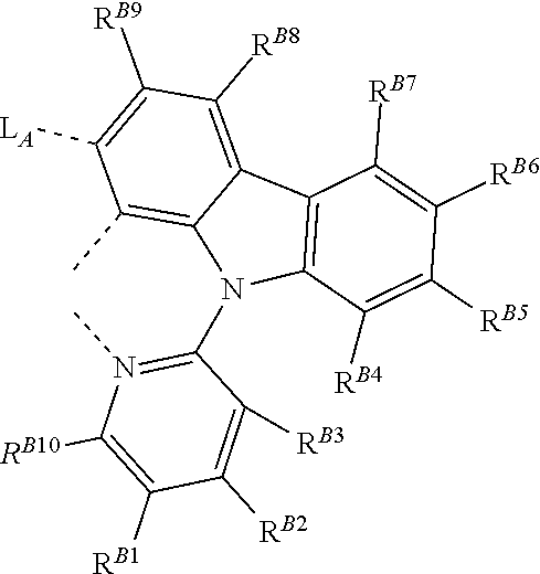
C1(N2C3=C(C)C([LA])=C([RB9])C([RB8])=C3C3=C2C([RB4])=C([RB5])C([RB6])=C3[RB7])=N(C)C([RB10])=C([RB1])C([RB2])=C1[RB3]
